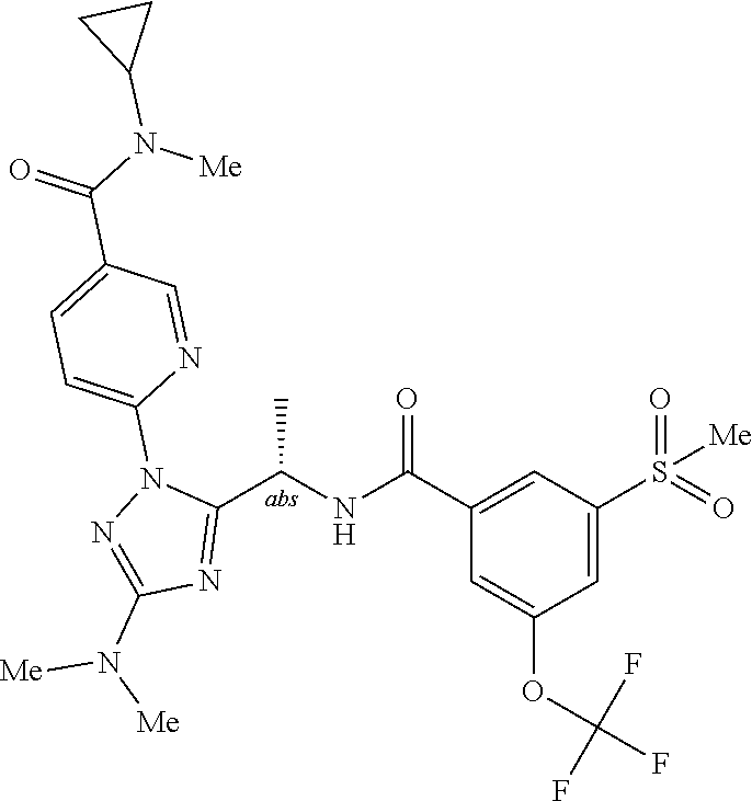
C1(C(=O)NC(C2=NC(N([Me])[Me])=NN2C2=CC=C(C(=O)N([Me])C3CC3)C=N2)C)=CC(S(=O)(=O)[Me])=CC(OC(F)(F)F)=C1
